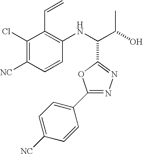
C1(Cl)=C([NC])C=CC(NC(C(O)C)C2=NN=C(C3=CC=C([NC])C=C3)O2)=C1C=C
